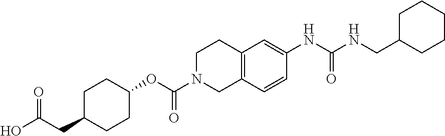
C1C(CC(O)=O)CCC(OC(N2CC3=C(CC2)C=C(NC(NCC2CCCCC2)=O)C=C3)=O)C1
